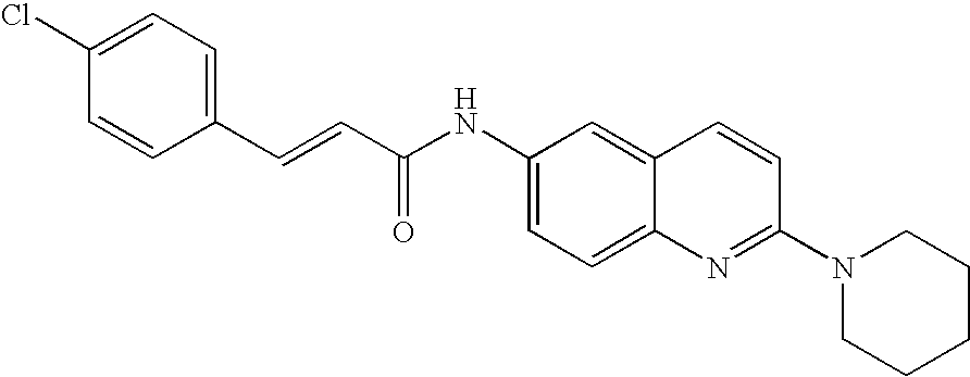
C1(NC(=O)C=CC2=CC=C(Cl)C=C2)=CC=C2C(=C1)C=CC(N1CCCCC1)=N2
